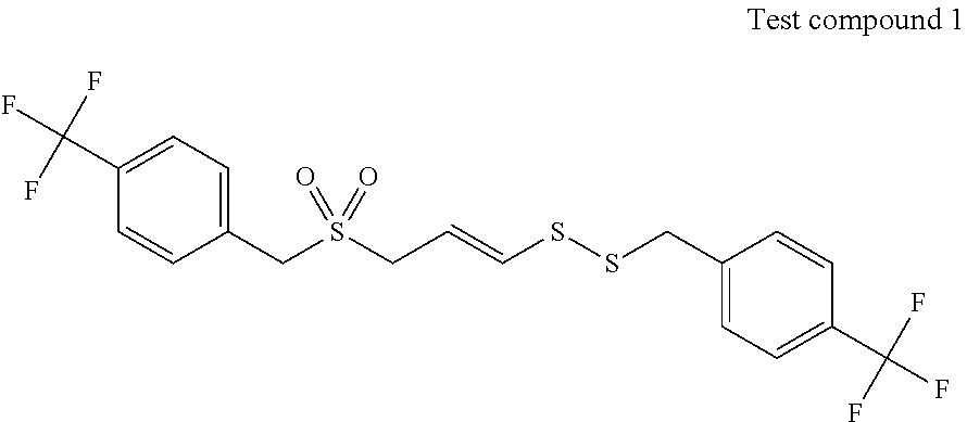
C1(CS(CC=CSSCC2=CC=C(C(F)(F)F)C=C2)(=O)=O)=CC=C(C(F)(F)F)C=C1
